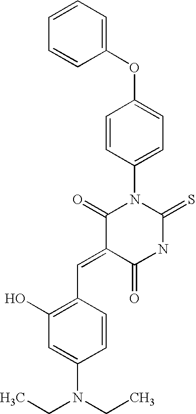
O=C1C(=CC2=C(O)C=C(N(CC)CC)C=C2)C(=O)NC(=S)N1C1=CC=C(OC2=CC=CC=C2)C=C1
